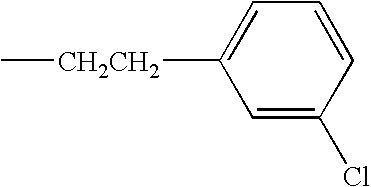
C1=C(Cl)C=CC=C1[CH2CH2]C
